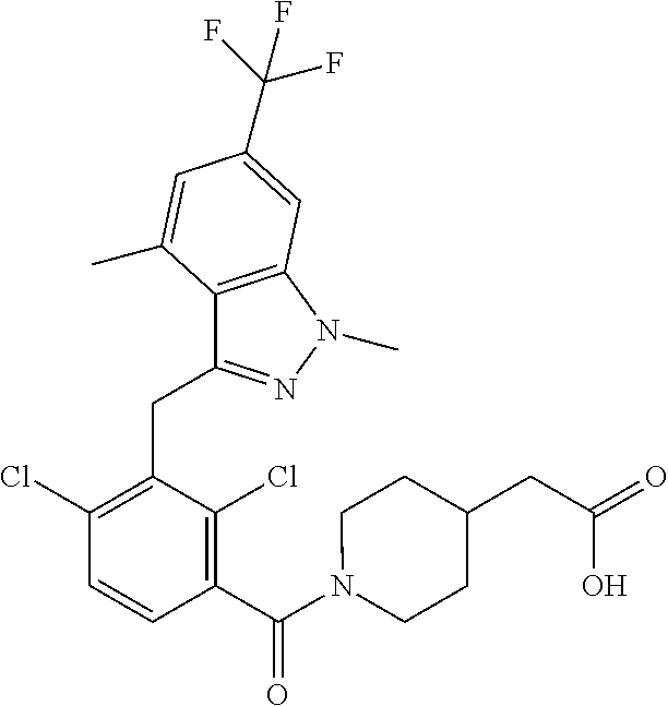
C1(Cl)=C(CC2=NN(C)C3=C2C(C)=CC(C(F)(F)F)=C3)C(Cl)=C(C(N2CCC(CC(=O)O)CC2)=O)C=C1
